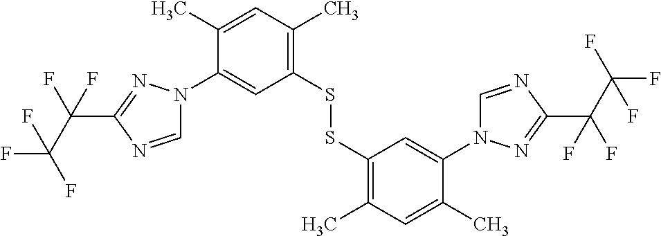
C1=NC(C(C(F)(F)F)(F)F)=NN1C1=CC(SSC2=C(C)C=C(C)C(N3C=NC(C(C(F)(F)F)(F)F)=N3)=C2)=C(C)C=C1C
